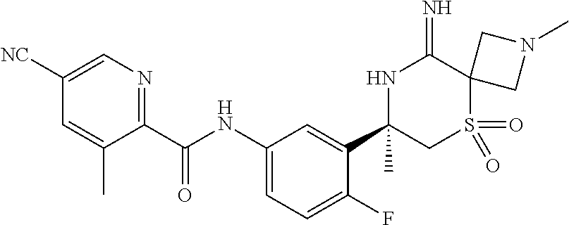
C1(C(NC2=CC=C(F)C(C3(C)CS(=O)(=O)C4(C(=N)N3)CN(C)C4)=C2)=O)=NC=C([NC])C=C1C
